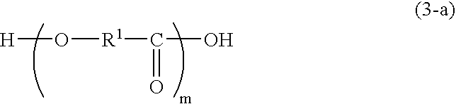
[H]O[R1]C(O)=O
